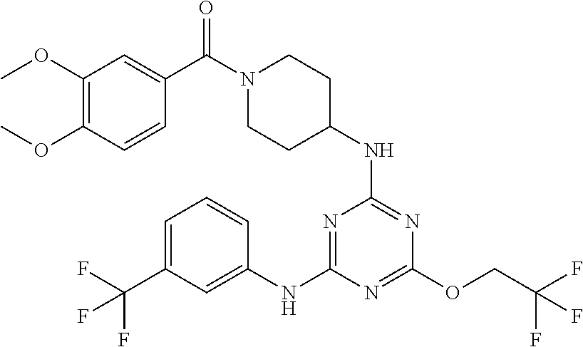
N1=C(NC2CCN(C(=O)C3=CC(OC)=C(OC)C=C3)CC2)N=C(NC2=CC(C(F)(F)F)=CC=C2)N=C1OCC(F)(F)F
